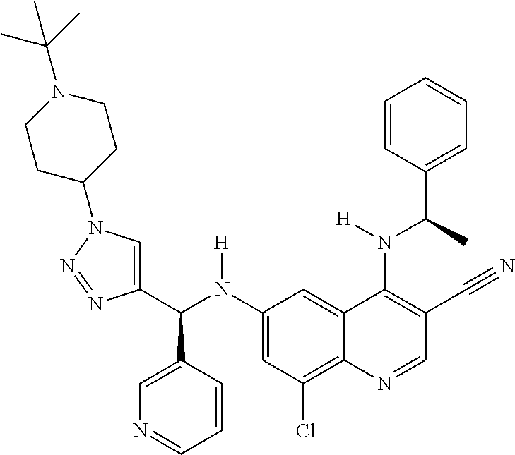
C1(N(C(C2=CN(C3CCN(C(C)(C)C)CC3)N=N2)C2=CN=CC=C2)[H])=CC(Cl)=C2C(=C1)C(N(C(C1=CC=CC=C1)C)[H])=C(C#N)C=N2
